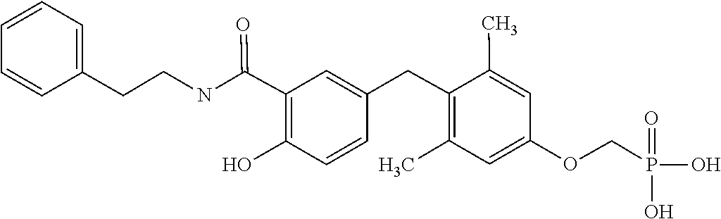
C1=C(CC2=C(C)C=C(OCP(=O)(O)O)C=C2C)C=CC(O)=C1C(=O)NCCC1=CC=CC=C1
